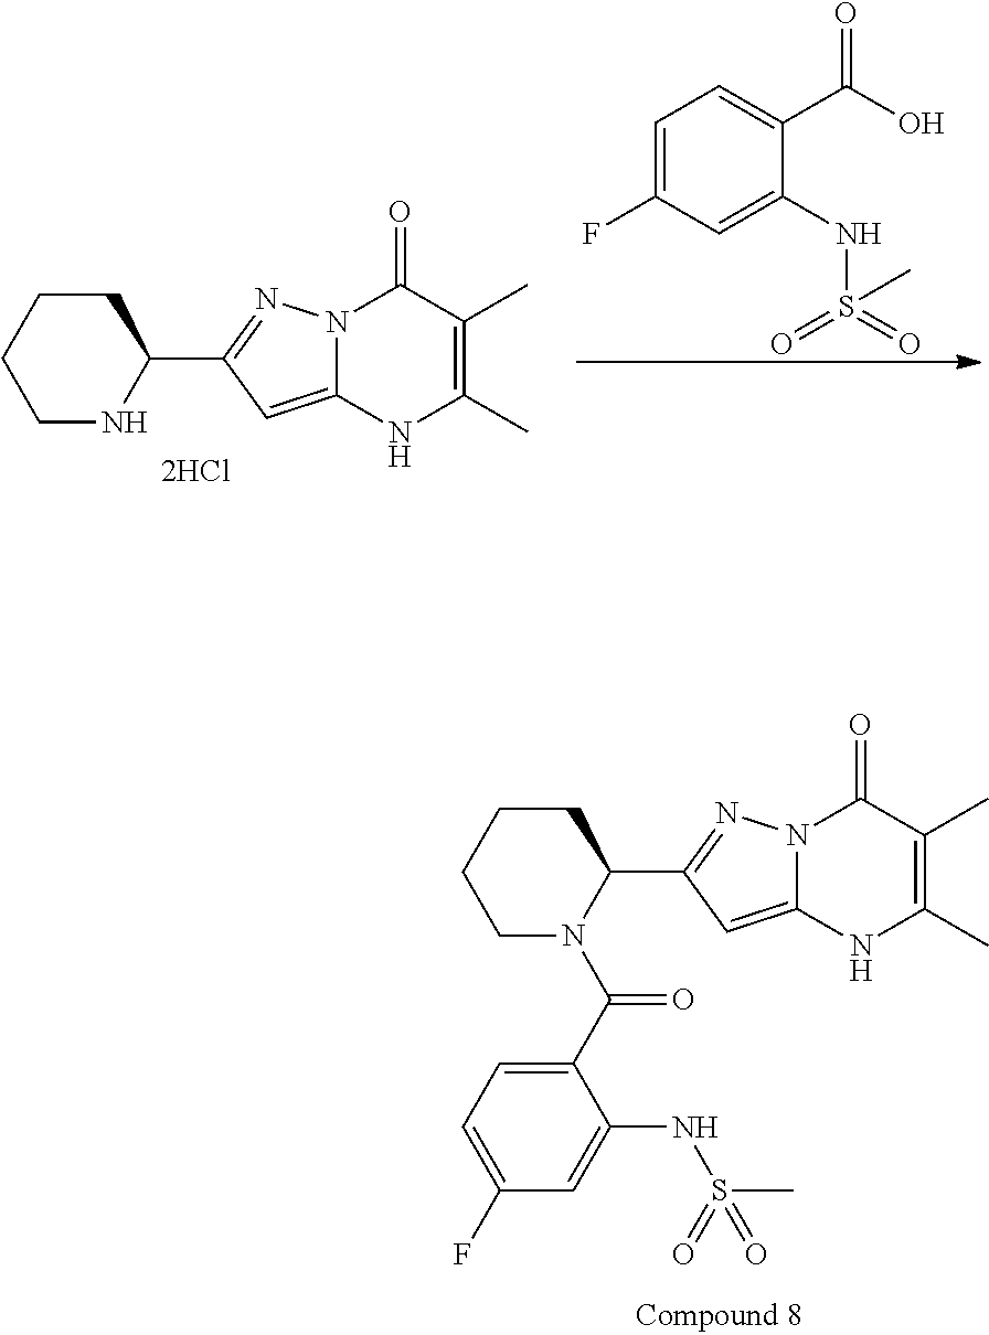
C1CN(C(C2=CC=C(F)C=C2NS(C)(=O)=O)=O)C(C2=NN3C(=C2)NC(C)=C(C)C3=O)CC1.C1CNC(C2=NN3C(=C2)NC(C)=C(C)C3=O)CC1.C1=C(F)C=C(NS(=O)(=O)C)C(C(O)=O)=C1
